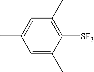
C1=C(C)C([SF3])=C(C)C=C1C
